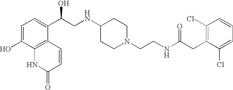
C1=C(O)C2=C(C(C(CNC3CCN(CCNC(CC4=C(Cl)C=CC=C4Cl)=O)CC3)O)=C1)C=CC(=O)N2
